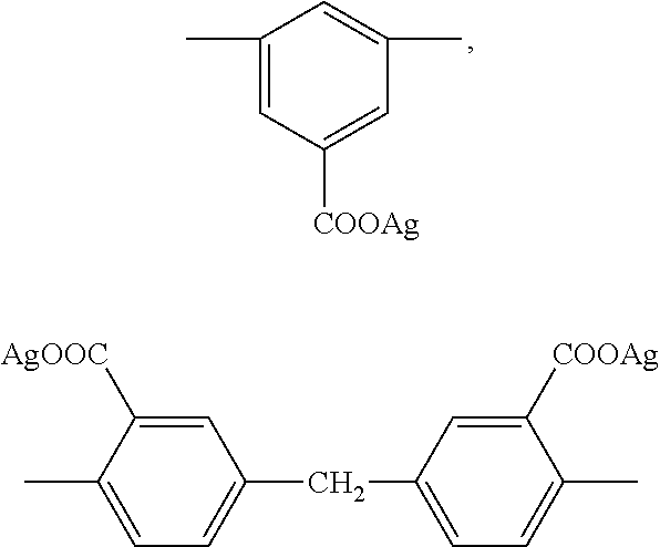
C1(C)=CC([COOAg])=CC(C)=C1.C1(CC2=CC=C(C)C([COOAg])=C2)=CC=C(C)C([AgOOC])=C1
